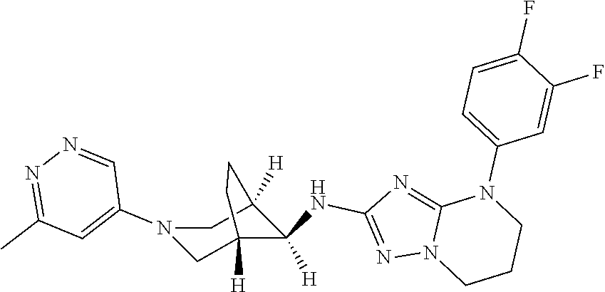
C12=NC(NC3([H])C4([H])CN(C5=CC(C)=NN=C5)CC3([H])CC4)=NN1CCCN2C1=CC=C(F)C(F)=C1
